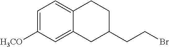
C1=C([H3CO])C=C2C(=C1)CCC(CCBr)C2
